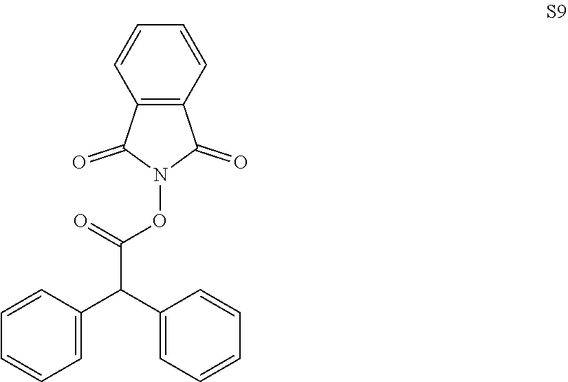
C1=C(C(C2=CC=CC=C2)C(=O)ON2C(=O)C3=C(C2=O)C=CC=C3)C=CC=C1
